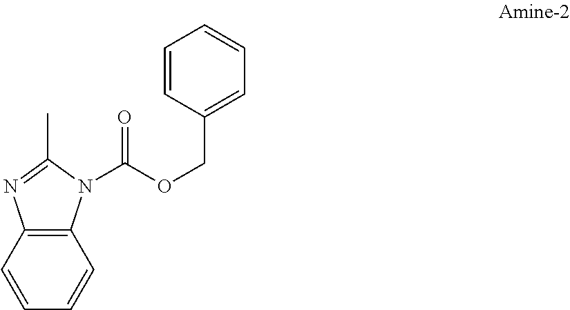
CC1=NC2=C(N1C(OCC1=CC=CC=C1)=O)C=CC=C2
